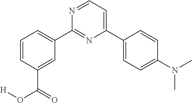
C1=CC(C(O[H])=O)=CC(C2=NC(C3=CC=C(N(C)C)C=C3)=CC=N2)=C1
